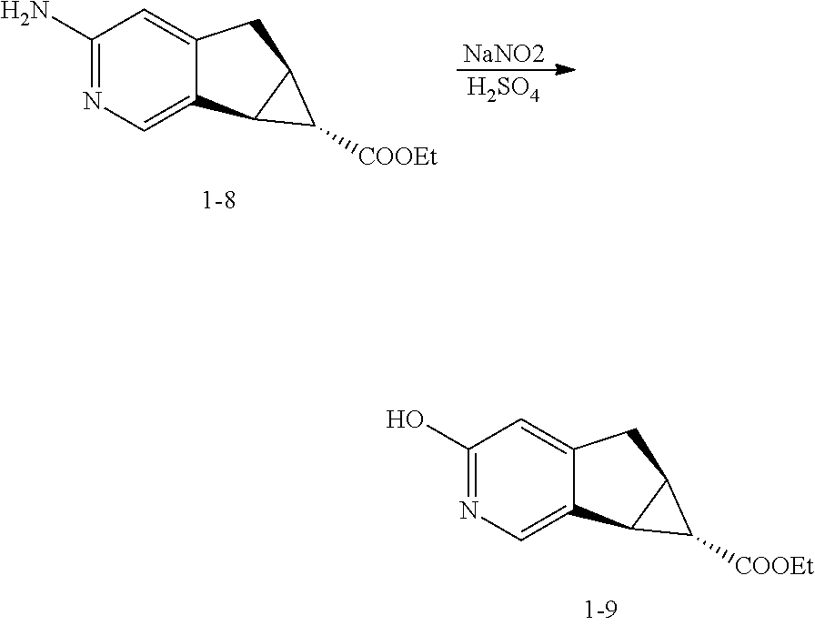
C1(O)=NC=C2C(=C1)CC1C2C1[COOEt].C1(N)=NC=C2C(=C1)CC1C2C1[COOEt].[NaNO2].[H2SO4]
